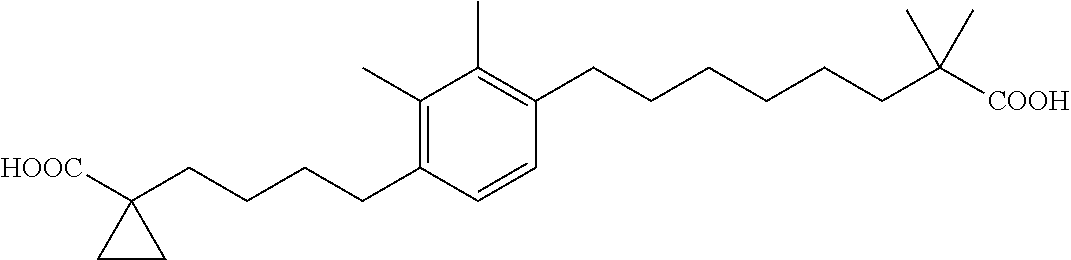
C1(C)=C(CCCCC2([HOOC])CC2)C=CC(CCCCCCC([COOH])(C)C)=C1C
